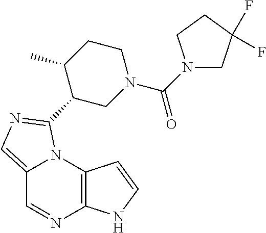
C12=CN=C(C3CN(C(=O)N4CC(F)(F)CC4)CCC3C)N1C1=C(N=C2)NC=C1
